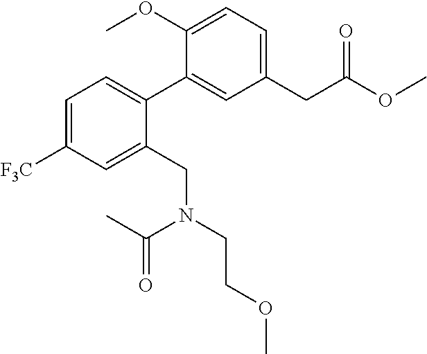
C1=C([F3C])C=C(CN(CCOC)C(C)=O)C(C2=CC(CC(OC)=O)=CC=C2OC)=C1
